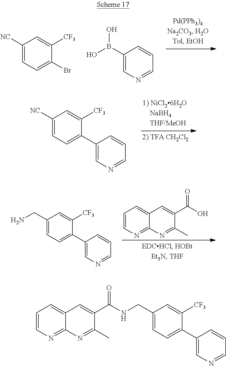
C1([NC])=CC=C(Br)C([CF3])=C1.C1(B(O)O)=CN=CC=C1.C1([NC])=CC=C(C2=CN=CC=C2)C([CF3])=C1.C1(CN)=CC=C(C2=CN=CC=C2)C([CF3])=C1.C1=CN=C2C(=C1)C=C(C(O)=O)C(C)=N2.C1=CN=C2C(=C1)C=C(C(NCC1=CC=C(C3=CN=CC=C3)C([CF3])=C1)=O)C(C)=N2
